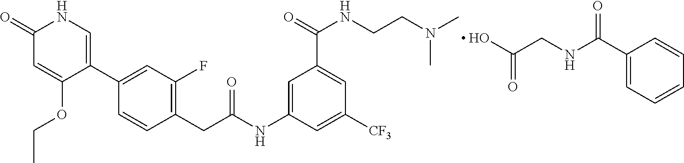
C1(=O)C=C(OCC)C(C2=CC(F)=C(CC(NC3=CC(C(=O)NCCN(C)C)=CC([CF3])=C3)=O)C=C2)=CN1.C(O)(CNC(C1=CC=CC=C1)=O)=O
